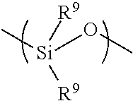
C[Si](OC)([R9])[R9]
